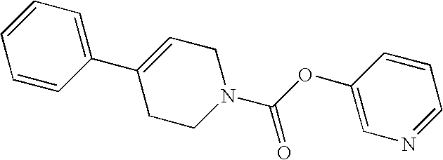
C1=CC(C2=CCN(C(OC3=CN=CC=C3)=O)CC2)=CC=C1
